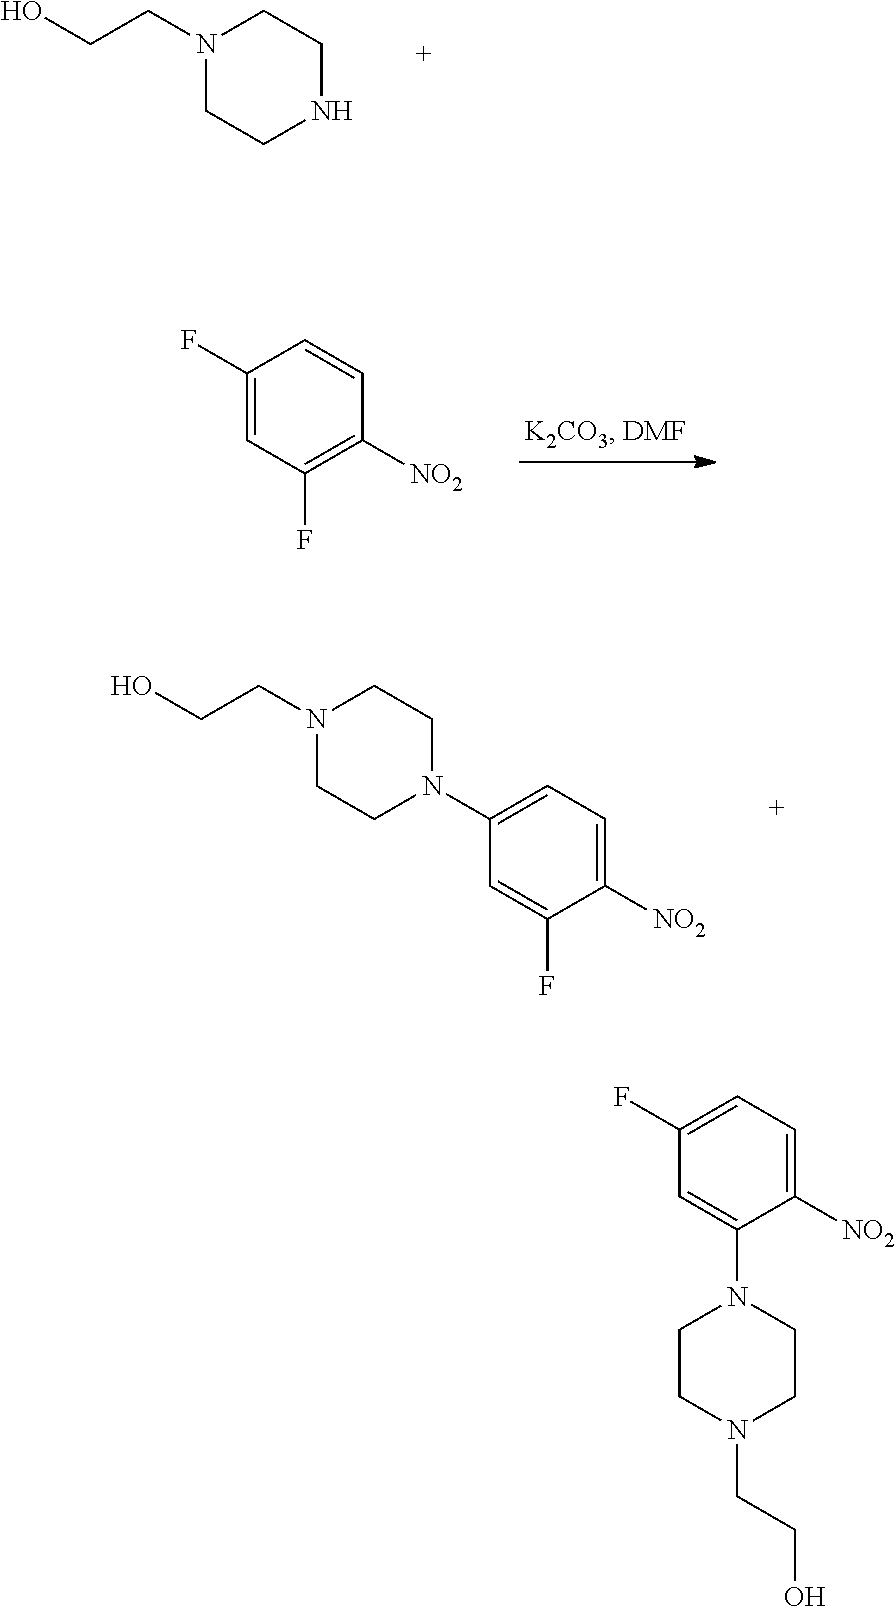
N1(CCO)CCNCC1.C1(F)=CC(F)=C([NO2])C=C1.N1(CCO)CCN(C2=CC=C([NO2])C(F)=C2)CC1.C1(F)=CC=C([NO2])C(N2CCN(CCO)CC2)=C1
